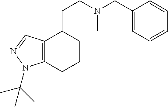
C12=C(CCCC1CCN(CC1=CC=CC=C1)C)N(C(C)(C)C)N=C2
